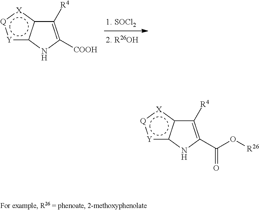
C1([R4])=C([COOH])Nc2[Y]:[Q]:[X]c21.C1([R4])=C(C(=O)O[R26])Nc2[Y]:[Q]:[X]c21
